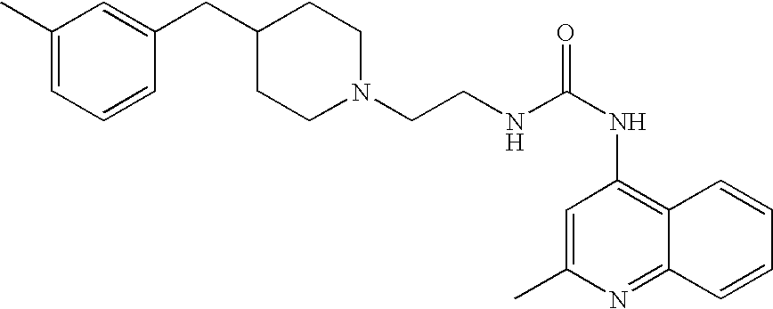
N1(CCNC(NC2=C3C(=NC(C)=C2)C=CC=C3)=O)CCC(CC2=CC(C)=CC=C2)CC1
